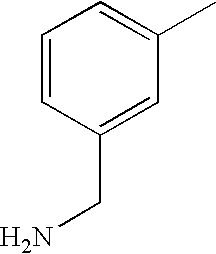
C1=CC(CN)=CC(C)=C1
